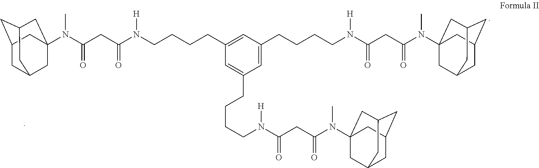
C1C2CC3CC(N(C(CC(N(CCCCC4=CC(CCCCN(C(CC(N(C56CC7CC(CC(C5)C7)C6)C)=O)=O)[H])=CC(CCCCN(C(CC(N(C)C56CC7CC(CC(C5)C7)C6)=O)=O)[H])=C4)[H])=O)=O)C)(CC1C3)C2
